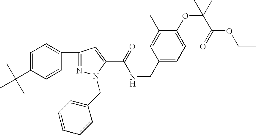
C1=CC=CC=C1CN1N=C(C2=CC=C(C(C)(C)C)C=C2)C=C1C(NCC1=CC=C(OC(C)(C)C(OCC)=O)C(C)=C1)=O
